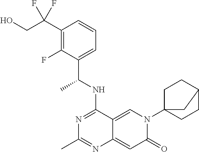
C1(C(CO)(F)F)=C(F)C(C(NC2=NC(C)=NC3=CC(=O)N(C45CCC(CC4)C5)C=C23)C)=CC=C1
